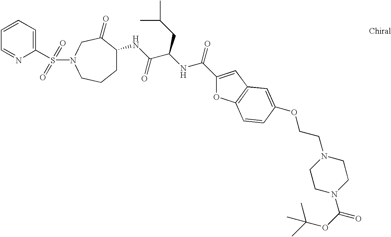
C1C(NC(C(NC(=O)C2=CC3=C(O2)C=CC(OCCN2CCN(C(=O)OC(C)(C)C)CC2)=C3)CC(C)C)=O)C(=O)CN(S(C2=CC=CC=N2)(=O)=O)CC1
